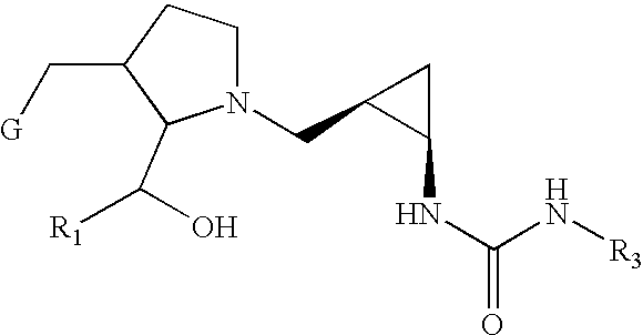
N1(CC2C(NC(N[R3])=O)C2)CCC(C[G])C1C([R1])O
